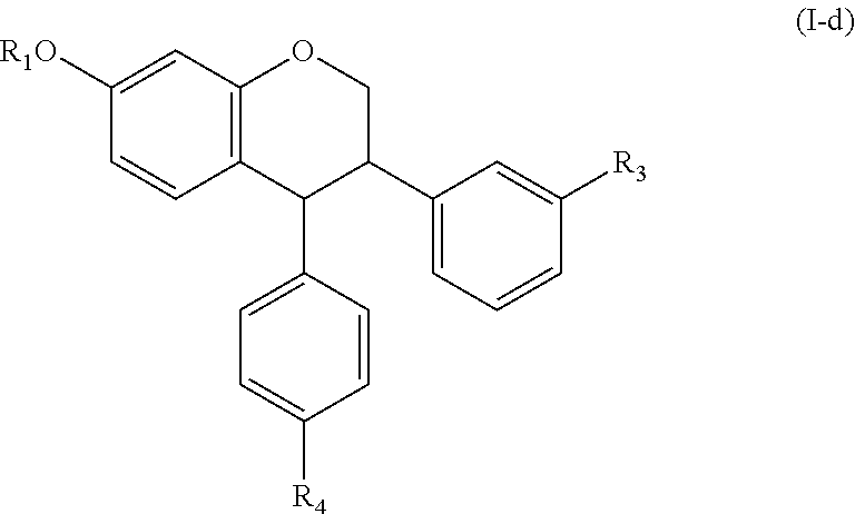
C1=CC2=C(C=C1[R1O])OCC(C1=CC=CC([R3])=C1)C2C1=CC=C([R4])C=C1
